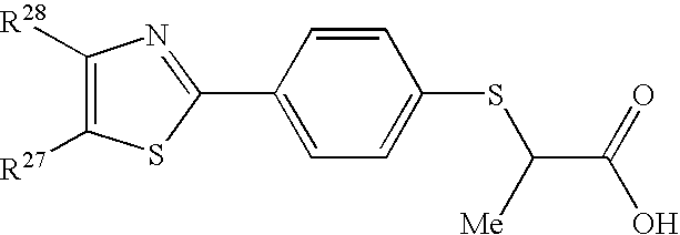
[R28]C1=C([R27])SC(C2=CC=C(SC(C(O)=O)[Me])C=C2)=N1
